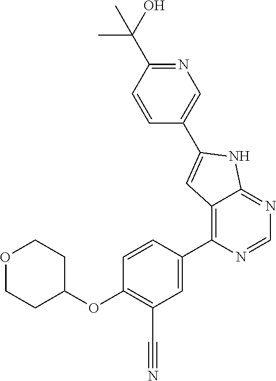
O1CCC(OC2=C(C#N)C=C(C3=C4C(=NC=N3)NC(C3=CN=C(C(C)(O)C)C=C3)=C4)C=C2)CC1
